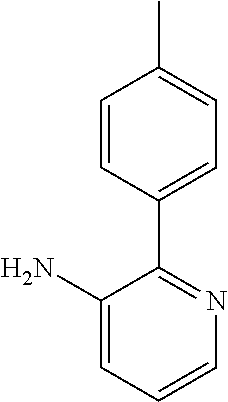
C1(N)=CC=CN=C1C1=CC=C(C)C=C1
